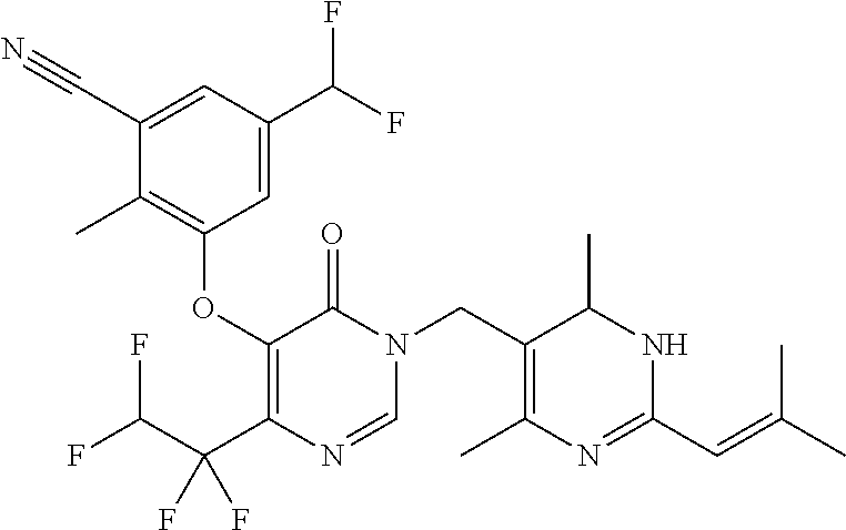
C1(C#N)=CC(C(F)F)=CC(OC2=C(C(F)(C(F)F)F)N=CN(CC3=C(C)N=C(C=C(C)C)NC3C)C2=O)=C1C
